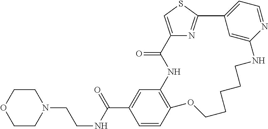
C1=CC2=C(C=C1C(NCCN1CCOCC1)=O)NC(=O)C1=CSC(=N1)C1=CC=NC(=C1)NCCCCCO2
